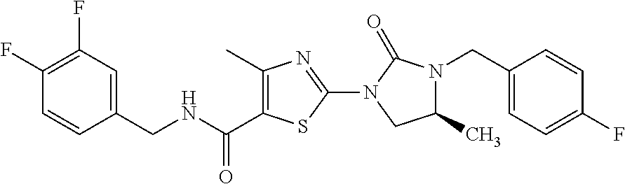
C1(C)=C(C(=O)NCC2=CC(F)=C(F)C=C2)SC(N2C(=O)N(CC3=CC=C(F)C=C3)C(C)C2)=N1
